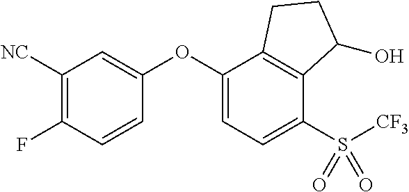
C1([NC])=C(F)C=CC(OC2=CC=C(S([CF3])(=O)=O)C3=C2CCC3O)=C1
